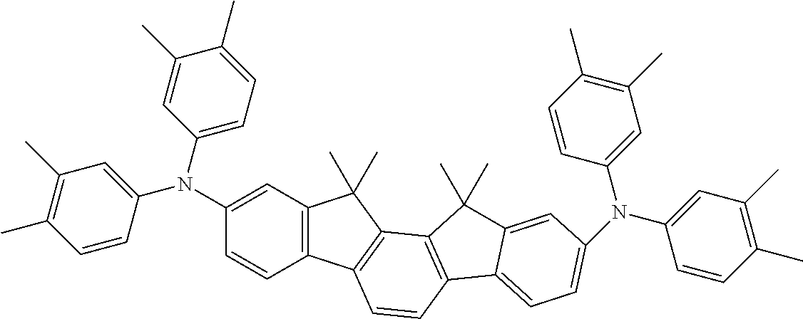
C12=C(C=C(N(C3=CC=C(C)C(C)=C3)C3=CC(C)=C(C)C=C3)C=C1)C(C)(C)C1=C2C=CC2=C1C(C)(C)C1=CC(N(C3=CC(C)=C(C)C=C3)C3=CC(C)=C(C)C=C3)=CC=C21
